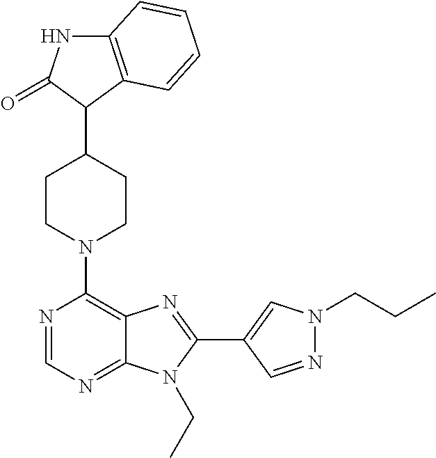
C1CN(C2=C3C(=NC=N2)N(CC)C(C2=CN(CCC)N=C2)=N3)CCC1C1C2=C(NC1=O)C=CC=C2
